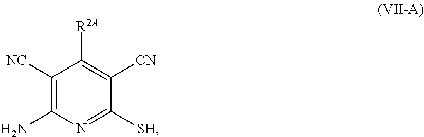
C1([NC])=C(N)N=C([SH])C([CN])=C1[R2A]
